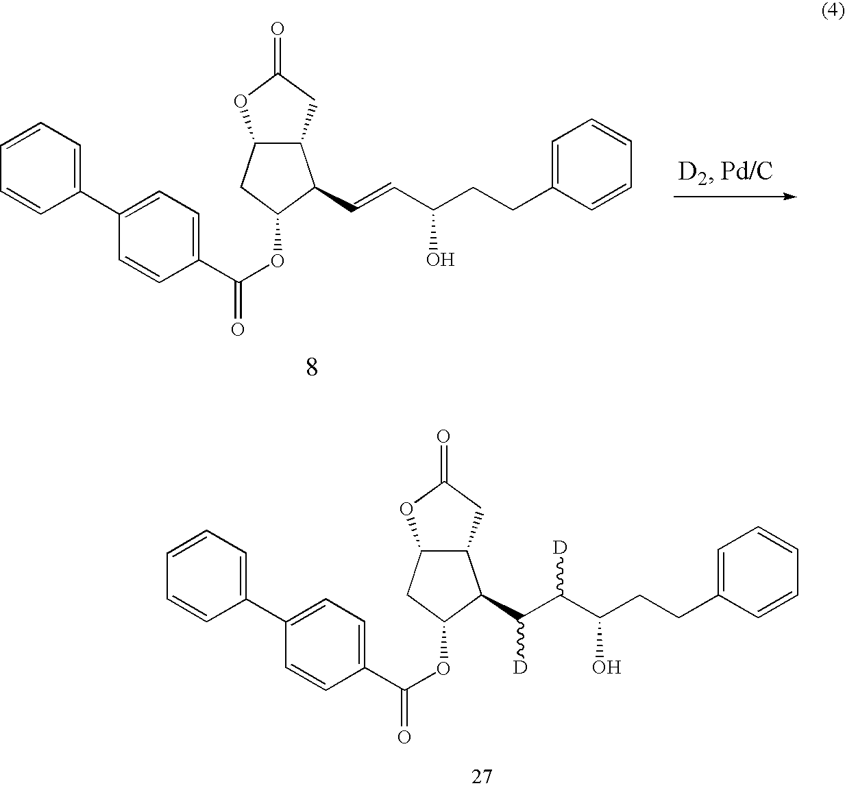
C1=CC=C(C2=CC=C(C(=O)OC3CC4C(CC(=O)O4)C3C=CC(CCC3=CC=CC=C3)O)C=C2)C=C1.C1=CC=C(C2=CC=C(C(=O)OC3CC4C(CC(=O)O4)C3C(C(C(CCC3=CC=CC=C3)O)[D])[D])C=C2)C=C1
